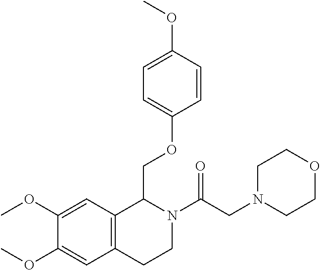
C(C(N1CCC2=C(C1COC1=CC=C(OC)C=C1)C=C(OC)C(OC)=C2)=O)N1CCOCC1
